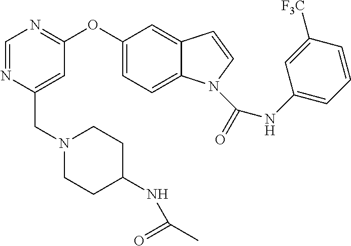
C1(OC2=NC=NC(CN3CCC(NC(C)=O)CC3)=C2)=CC=C2C(=C1)C=CN2C(NC1=CC=CC([F3C])=C1)=O
